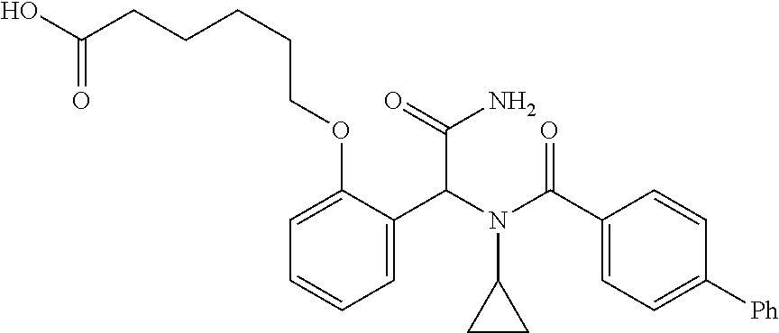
C1=C(C(N(C(C2=CC=C([Ph])C=C2)=O)C2CC2)C(N)=O)C(OCCCCCC(O)=O)=CC=C1
